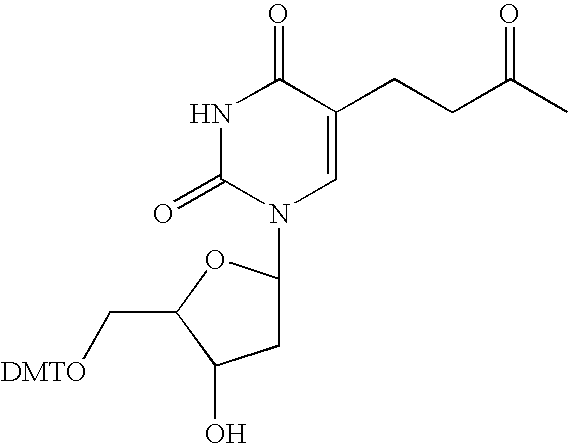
N1C(=O)N(C2CC(O)C(C[DMTO])O2)C=C(CCC(C)=O)C1=O
